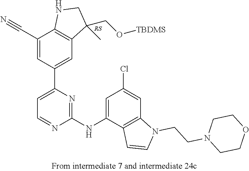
C1(C#N)=CC(C2=CC=NC(NC3=CC(Cl)=CC4=C3C=CN4CCN3CCOCC3)=N2)=CC2=C1NCC2(CO[TBDMS])C
